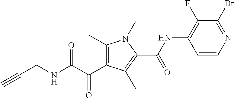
C1(C)=C(C(=O)C(=O)NCC#C)C(C)=C(C(NC2=C(F)C(Br)=NC=C2)=O)N1C
